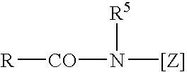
[R][CO]N([R5])[[Z]]
